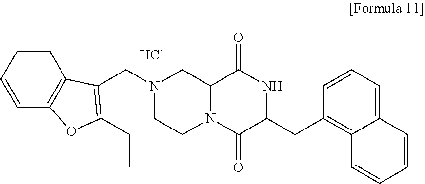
O=C1NC(CC2=C3C(=CC=C2)C=CC=C3)C(=O)N2CCN(CC3=C(CC)OC4=C3C=CC=C4)CC12.Cl
